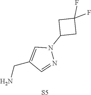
C1(F)(F)CC(N2C=C(CN)C=N2)C1.[S5]
